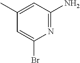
N1=C(N)C=C(C)C=C1Br
